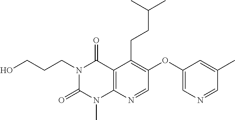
C(CCC1=C(OC2=CN=CC(C)=C2)C=NC2=C1C(=O)N(CCCO)C(=O)N2C)(C)C
